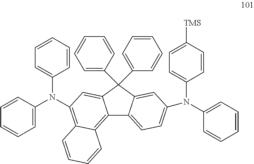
C1=C(N(C2=CC=CC=C2)C2=C3C(=C4C5=CC=C(N(C6=CC=CC=C6)C6=CC=C([TMS])C=C6)C=C5C(C5=CC=CC=C5)(C5=CC=CC=C5)C4=C2)C=CC=C3)C=CC=C1
